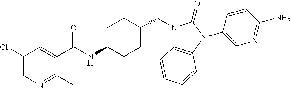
C1(Cl)=CN=C(C)C(C(NC2CCC(CN3C4=C(N(C5=CN=C(N)C=C5)C3=O)C=CC=C4)CC2)=O)=C1
